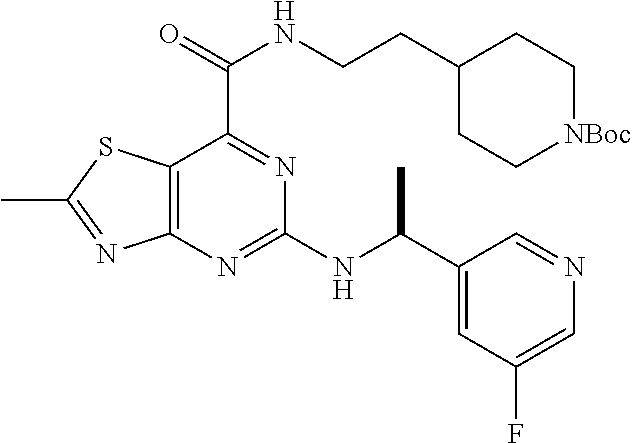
C12=C(N=C(NC(C3=CC(F)=CN=C3)C)N=C1C(=O)NCCC1CC[NBoc]CC1)N=C(C)S2
